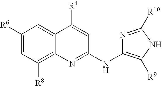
C1([R6])=CC([R8])=C2C(=C1)C([R4])=CC(NC1=C([R9])NC([R10])=N1)=N2
